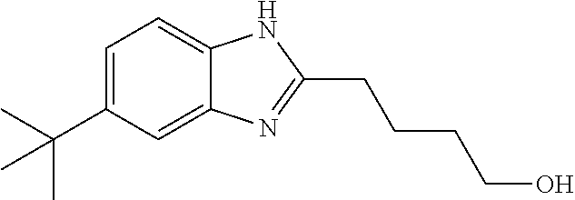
C1=C(C(C)(C)C)C=C2C(=C1)NC(CCCCO)=N2
